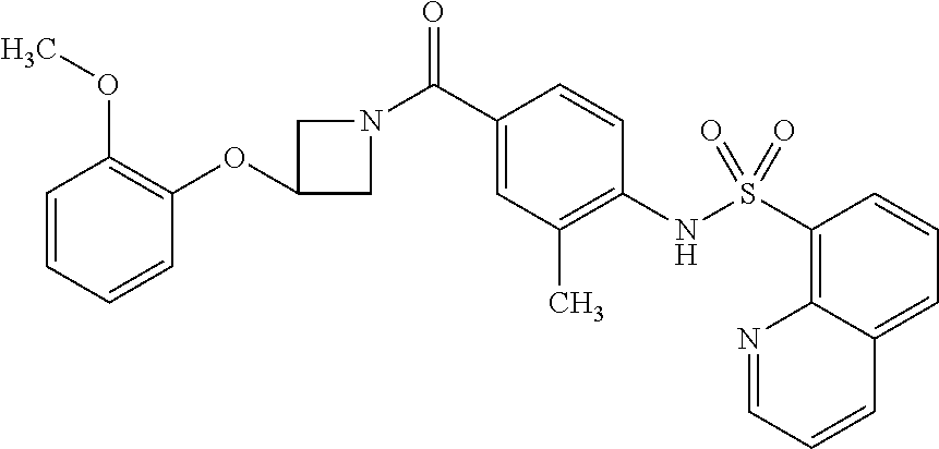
N1(C(C2=CC(C)=C(NS(C3=C4C(=CC=C3)C=CC=N4)(=O)=O)C=C2)=O)CC(OC2=C(OC)C=CC=C2)C1
